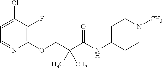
C1=C(Cl)C(F)=C(OCC(C(NC2CCN(C)CC2)=O)(C)C)N=C1
